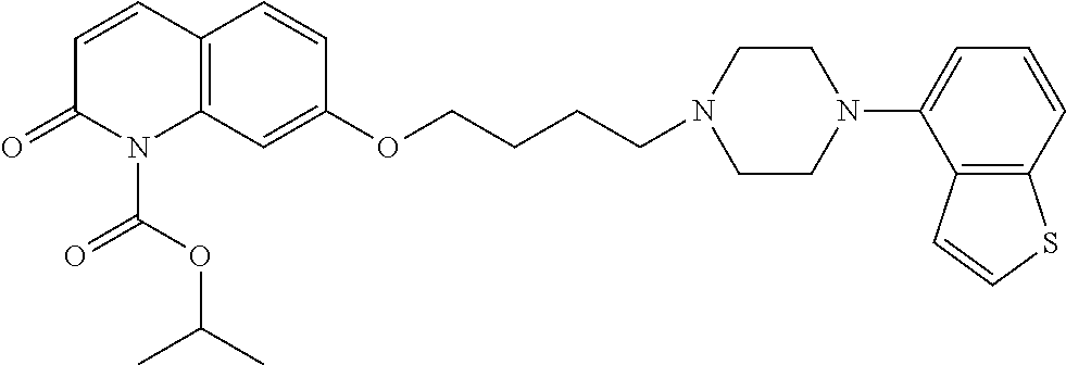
C12=C(C=C(OCCCCN3CCN(C4=CC=CC5=C4C=CS5)CC3)C=C1)N(C(OC(C)C)=O)C(=O)C=C2
